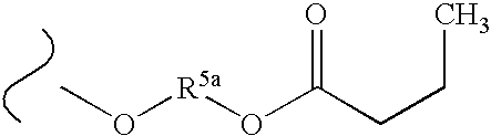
CO[R5a]OC(CCC)=O
